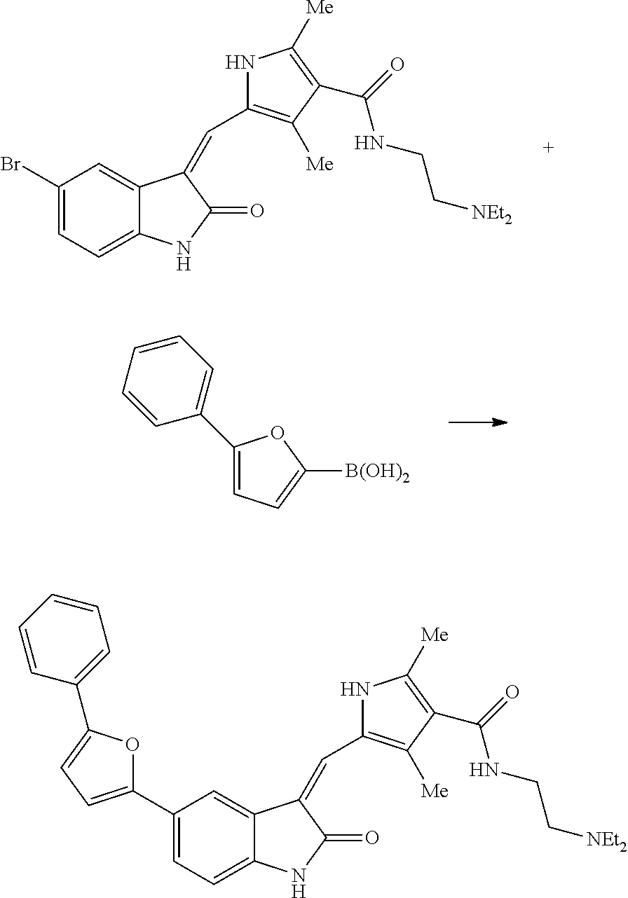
N1C(C=C2C3=CC(Br)=CC=C3NC2=O)=C([Me])C(C(=O)NCC[NEt2])=C1[Me].C1=CC=CC(C2=CC=C([B(OH)2])O2)=C1.N1C(C=C2C3=CC(C4=CC=C(C5=CC=CC=C5)O4)=CC=C3NC2=O)=C([Me])C(C(=O)NCC[NEt2])=C1[Me]
